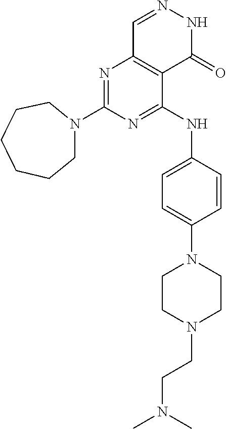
N1=C(N2CCCCCC2)N=C(NC2=CC=C(N3CCN(CCN(C)C)CC3)C=C2)C2=C1C=NNC2=O
